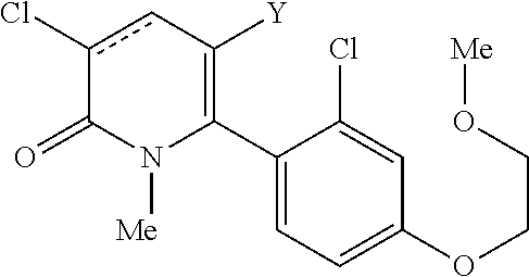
C1(C2=C([Y])cc(Cl)C(=O)N2[Me])=CC=C(OCCO[Me])C=C1Cl
